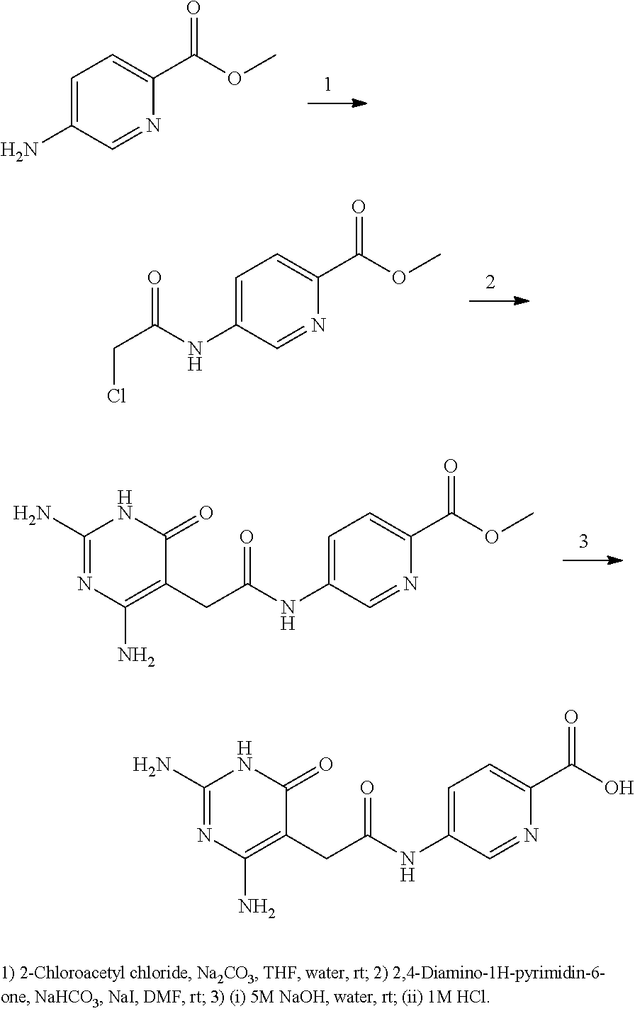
C1=C(N)C=NC(C(OC)=O)=C1.C1=C(NC(CCl)=O)C=NC(C(OC)=O)=C1.C1=C(NC(=O)CC2=C(N)N=C(N)NC2=O)C=NC(C(OC)=O)=C1.C1=C(NC(=O)CC2=C(N)N=C(N)NC2=O)C=NC(C(O)=O)=C1
